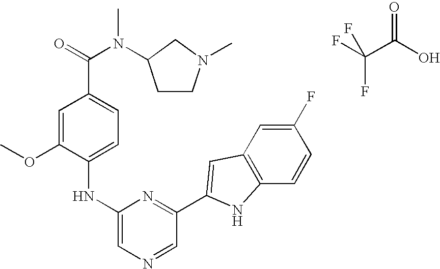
FC(C(O)=O)(F)F.C1=C(OC)C(NC2=CN=CC(C3=CC4=C(C=CC(F)=C4)N3)=N2)=CC=C1C(=O)N(C1CCN(C)C1)C
